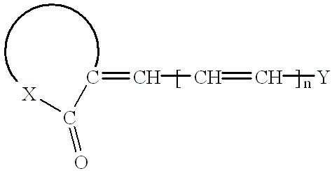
C(=CC=C[Y])C([X])=O
